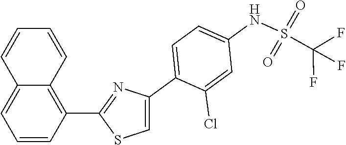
C1=CC(C2=NC(C3=CC=C(NS(=O)(=O)C(F)(F)F)C=C3Cl)=CS2)=C2C(=C1)C=CC=C2
